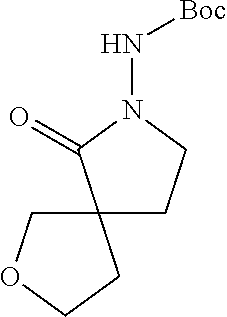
C12(CCN(N[Boc])C1=O)COCC2
